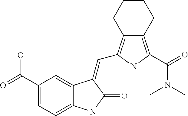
C1(C(=O)O)=CC=C2C(=C1)C(=CC1=C3C(=C(C(=O)N(C)C)N1)CCCC3)C(=O)N2
